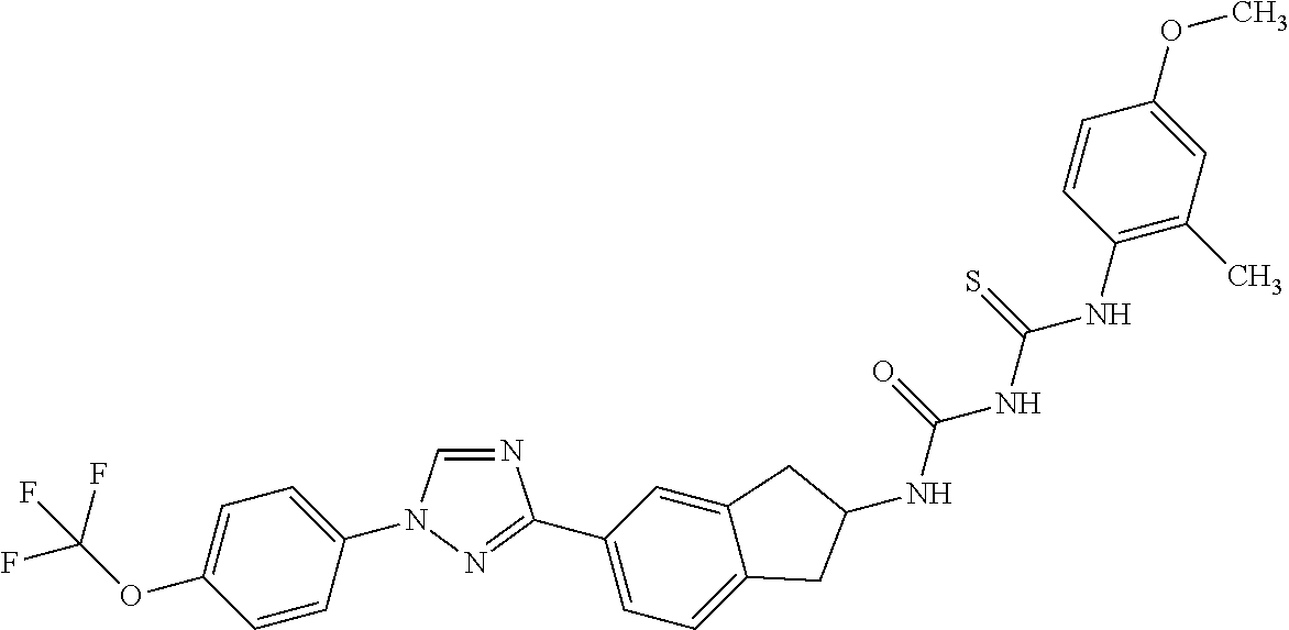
C1=CC(N2C=NC(C3=CC=C4C(=C3)CC(NC(=O)NC(NC3=C(C)C=C(OC)C=C3)=S)C4)=N2)=CC=C1OC(F)(F)F
